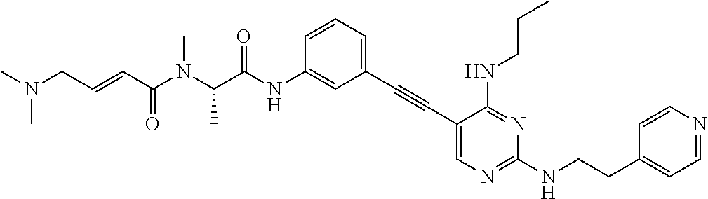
C1=C(NC(C(N(C(C=CCN(C)C)=O)C)C)=O)C=CC=C1C#CC1=CN=C(NCCC2=CC=NC=C2)N=C1NCCC
